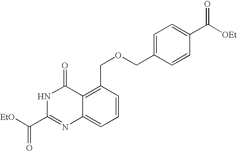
N1C(C([EtO])=O)=NC2=CC=CC(COCC3=CC=C(C([OEt])=O)C=C3)=C2C1=O
